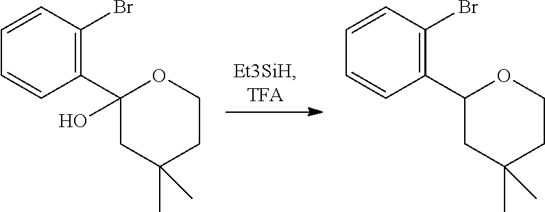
C1=CC(Br)=C(C2(O)CC(C)(C)CCO2)C=C1.C1=CC(Br)=C(C2CC(C)(C)CCO2)C=C1
